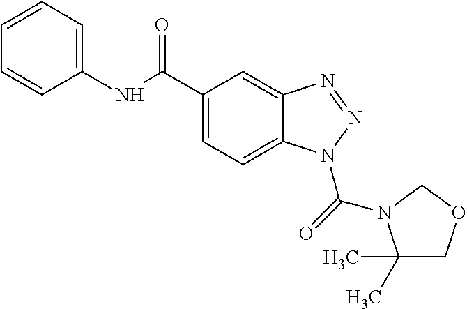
C1=CC=C(NC(C2=CC=C3C(=C2)N=NN3C(=O)N2C(C)(C)COC2)=O)C=C1
